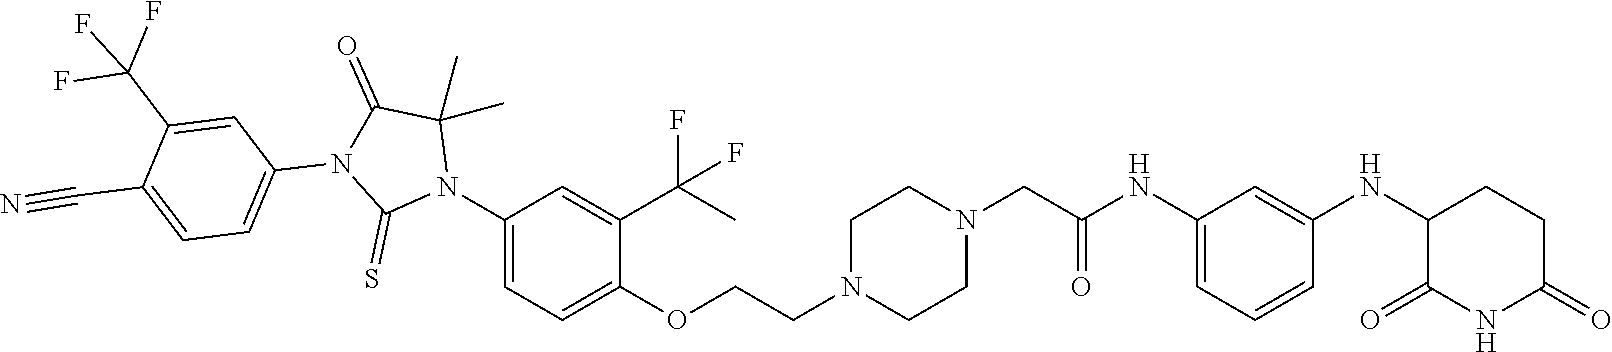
C1=C(NC(CN2CCN(CCOC3=CC=C(N4C(C)(C)C(=O)N(C5=CC=C(C#N)C(C(F)(F)F)=C5)C4=S)C=C3C(C)(F)F)CC2)=O)C=C(NC2C(=O)NC(=O)CC2)C=C1
